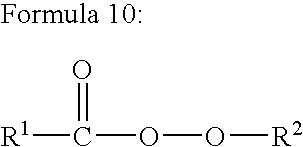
[R1]C(=O)OO[R2]
